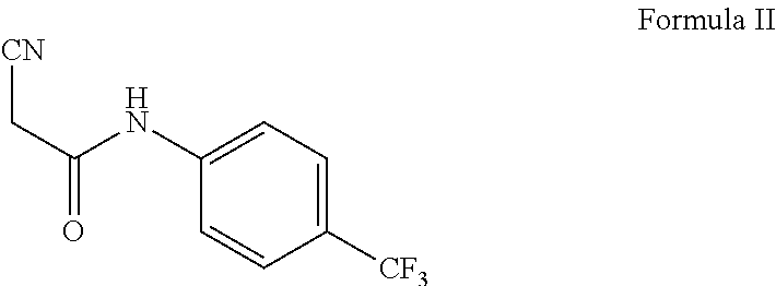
C1(NC(C[CN])=O)=CC=C([CF3])C=C1
